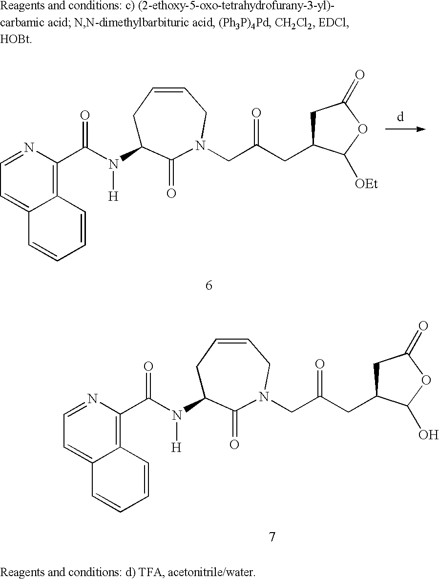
N(C1CC=CCN(CC(CC2CC(=O)OC2[OEt])=O)C1=O)([H])C(C1=C2C(=CC=N1)C=CC=C2)=O.N(C1CC=CCN(CC(CC2CC(=O)OC2O)=O)C1=O)([H])C(C1=C2C(=CC=N1)C=CC=C2)=O
